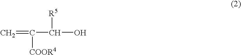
C=C(C(O)[R5])[COOR4]
